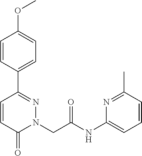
C1=CC(C2=NN(CC(NC3=CC=CC(C)=N3)=O)C(=O)C=C2)=CC=C1OC
